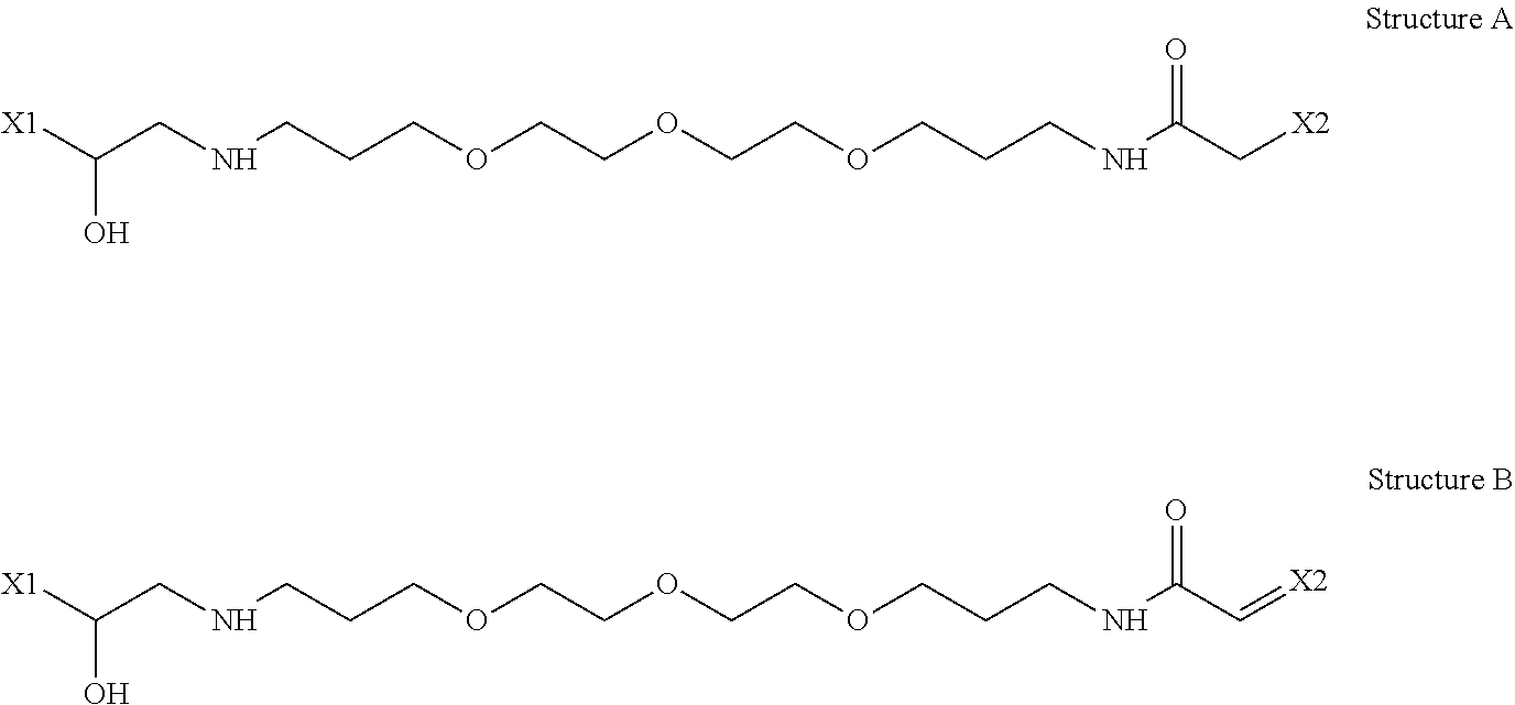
[X1]C(CNCCCOCCOCCOCCCNC(C[X2])=O)O.[X1]C(CNCCCOCCOCCOCCCNC(C=[X2])=O)O
